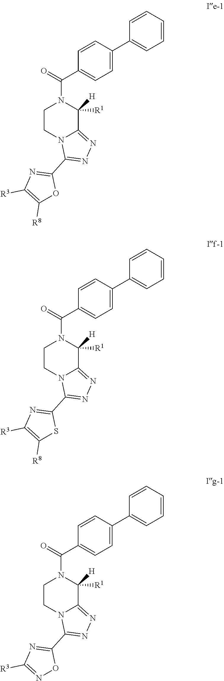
C1=CC(C2=CC=C(C(=O)N3CCN4C(=NN=C4C4=NC([R3])=C([R8])O4)C3([H])[R1])C=C2)=CC=C1.C1=CC(C2=CC=C(C(=O)N3CCN4C(=NN=C4C4=NC([R3])=C([R8])S4)C3([H])[R1])C=C2)=CC=C1.C1=CC(C2=CC=C(C(=O)N3CCN4C(=NN=C4C4=NC([R3])=NO4)C3([H])[R1])C=C2)=CC=C1
